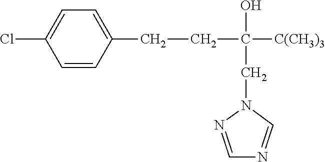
C(C(O)(CN1N=CN=C1)[C(CH3)3])CC1=CC=C(Cl)C=C1
